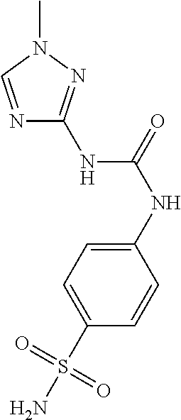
N1=CN(C)N=C1NC(NC1=CC=C(S(N)(=O)=O)C=C1)=O
